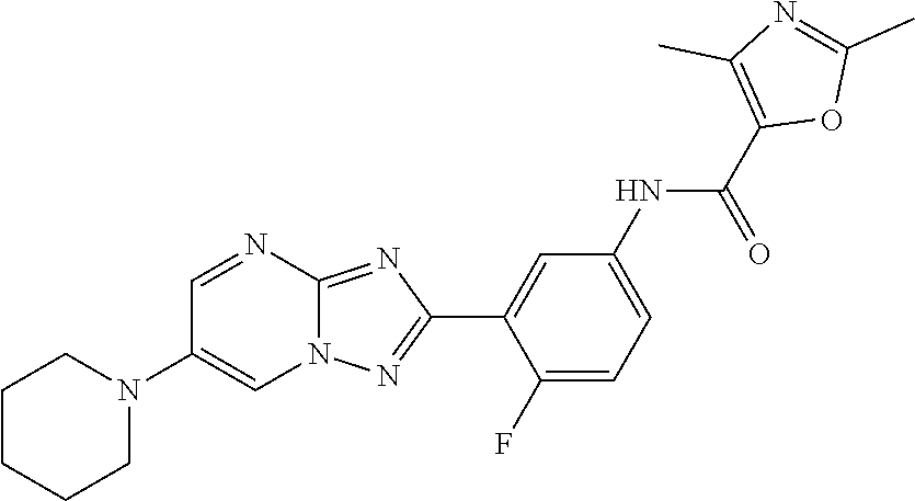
C1(F)=CC=C(NC(C2=C(C)N=C(C)O2)=O)C=C1C1=NN2C(=N1)N=CC(N1CCCCC1)=C2
